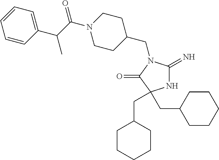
N1C(=N)N(CC2CCN(C(C(C3=CC=CC=C3)C)=O)CC2)C(=O)C1(CC1CCCCC1)CC1CCCCC1
